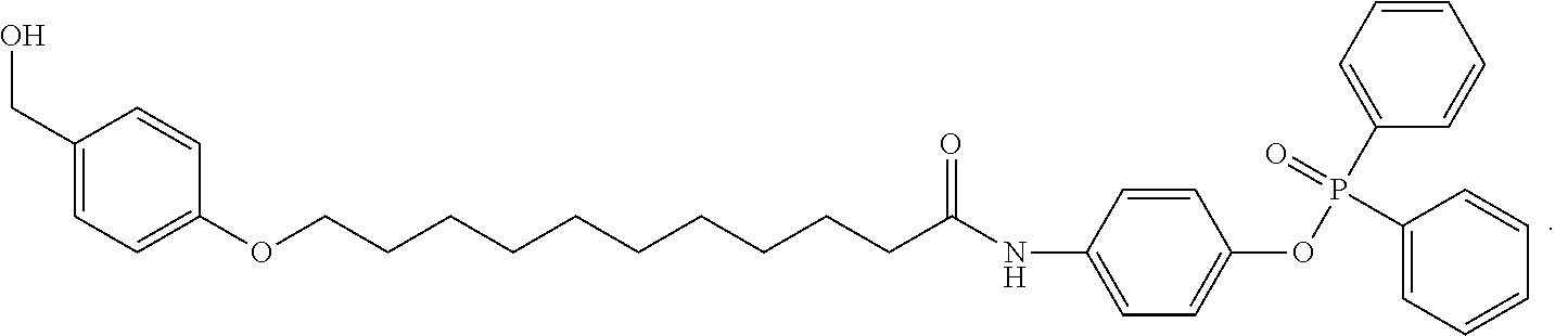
C1(CO)=CC=C(OCCCCCCCCCCC(NC2=CC=C(OP(C3=CC=CC=C3)(=O)C3=CC=CC=C3)C=C2)=O)C=C1
